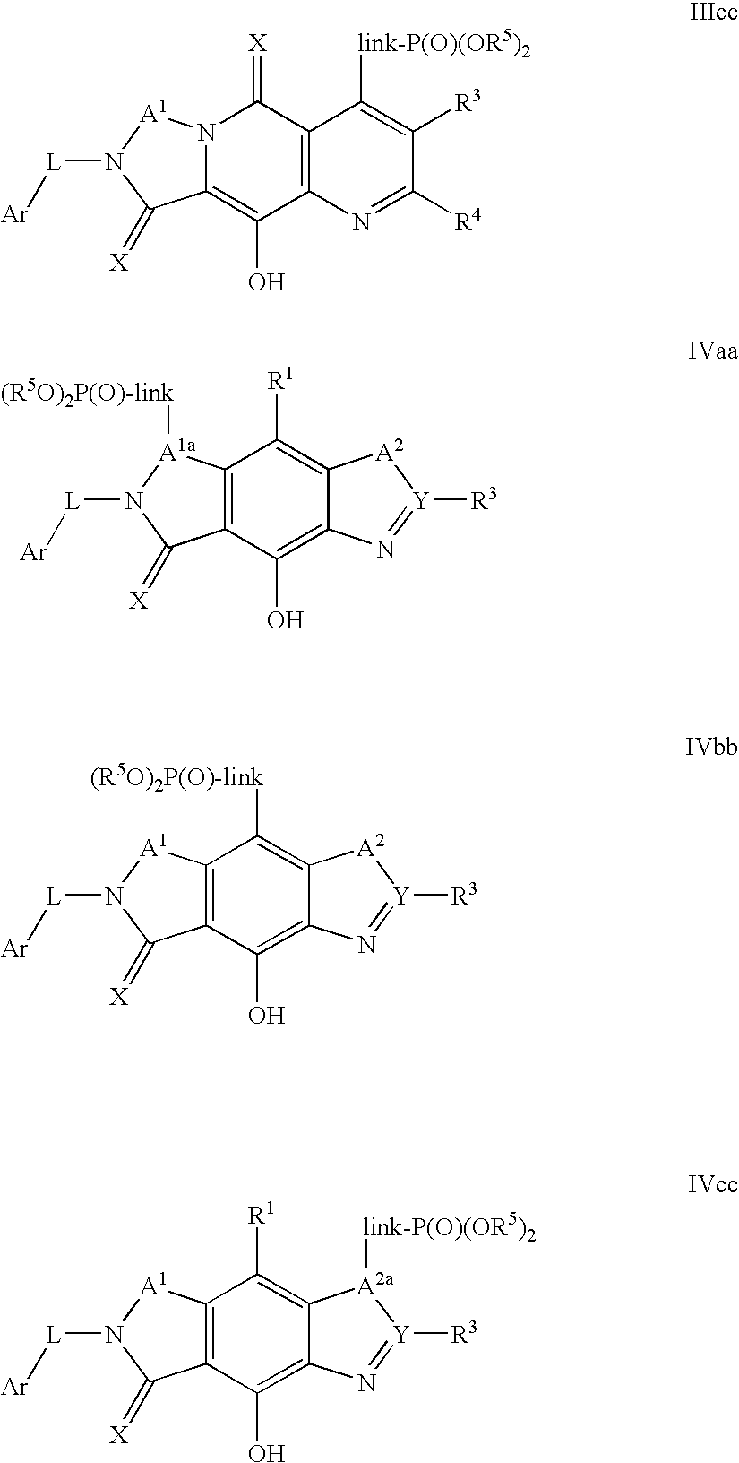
C12=C(C(=[X])N3C(=C1O)C(=[X])N([L][Ar])[A1]3)C([link-P(O)(OR5)2])=C([R3])C([R4])=N2.C12=C(O)C3=C(C([R1])=C1[A2][Y]([R3])=N2)[A1a]([(R5O)2P(O)-link])N([L][Ar])C3=[X].C12=C(O)C3=C(C([(R5O)2P(O)-link])=C1[A2][Y]([R3])=N2)[A1]N([L][Ar])C3=[X].C12=C(O)C3=C(C([R1])=C1[A2a]([link-P(O)(OR5)2])[Y]([R3])=N2)[A1]N([L][Ar])C3=[X]
